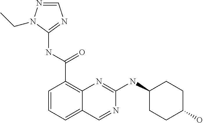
C1=CC=C2C(=C1C(NC1=NC=NN1CC)=O)N=C(NC1CCC(O)CC1)N=C2
